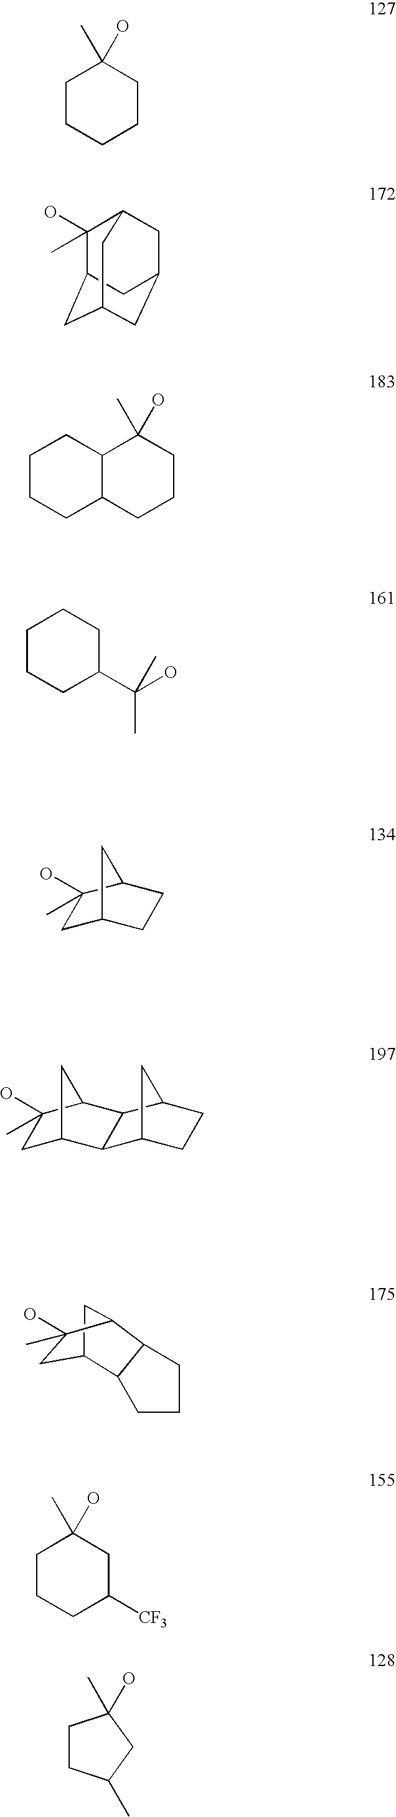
C1CCCCC1(C)O.C1(O)(C)C2CC3CC(CC1C3)C2.C1CCC2C(C1)C(C)(O)CCC2.C1C2CCC(C1(O)C)C2.C1C2CC(C1(O)C)C1C2C2CCC1C2.C1CCC(C(C)(O)C)CC1.C1CC(C)CC1(C)O.C1CCC([CF3])CC1(C)O.C1C2CC(C3C2CCC3)C1(C)O
